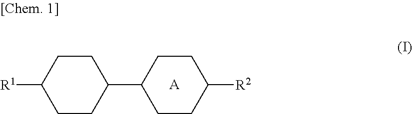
C1(C2CCC([R2])CC2)CCC([R1])CC1.[A]
